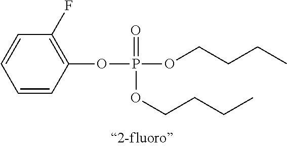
C1=CC(OP(OCCCC)(=O)OCCCC)=C(F)C=C1
